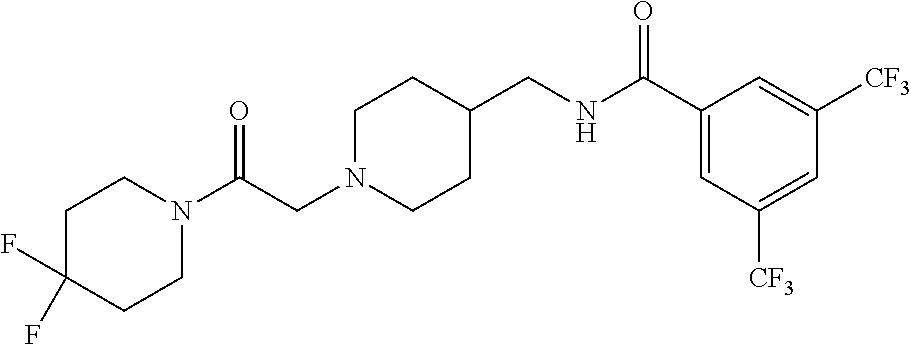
N1(C(CN2CCC(CNC(C3=CC([CF3])=CC([CF3])=C3)=O)CC2)=O)CCC(F)(F)CC1
